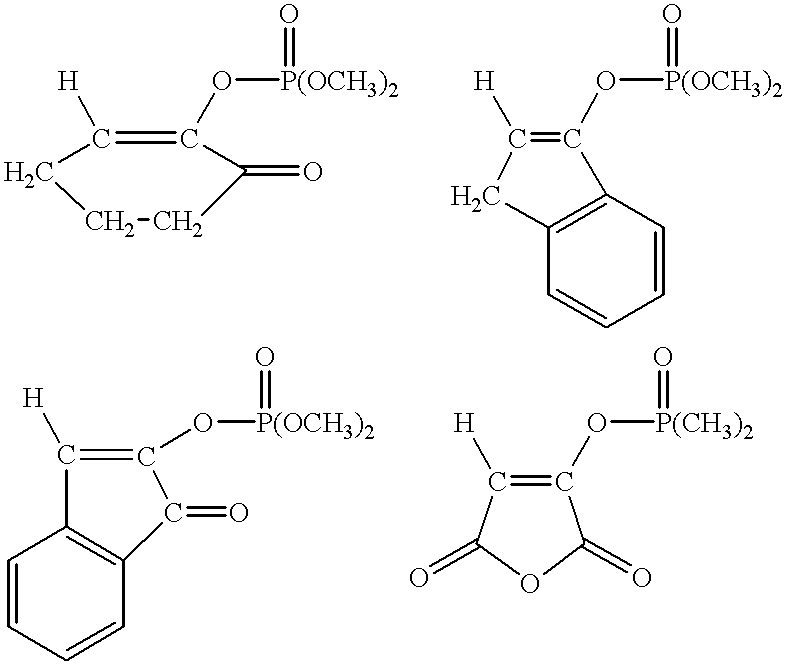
C1([H])=C(O[P(OCH3)2]=O)C(=O)CCC1.C12=C(C=CC=C1)C(O[P(OCH3)2]=O)=C([H])C2.C1=CC=CC2=C1C([H])=C(O[P(OCH3)2]=O)C2=O.C1(O[P(CH3)2]=O)=C([H])C(=O)OC1=O
